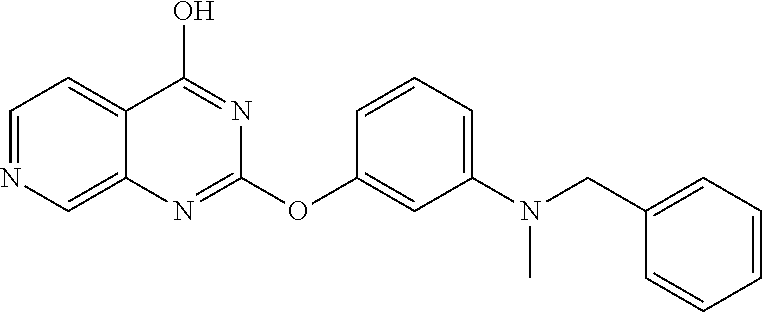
C1=NC=C2C(=C1)C(O)=NC(OC1=CC(N(CC3=CC=CC=C3)C)=CC=C1)=N2
